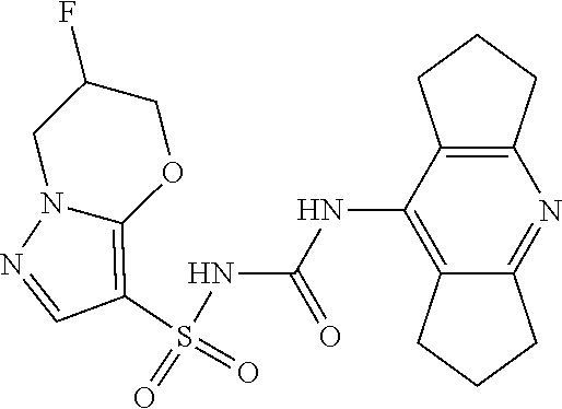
S(NC(NC1=C2C(=NC3=C1CCC3)CCC2)=O)(C1=C2N(N=C1)CC(F)CO2)(=O)=O
